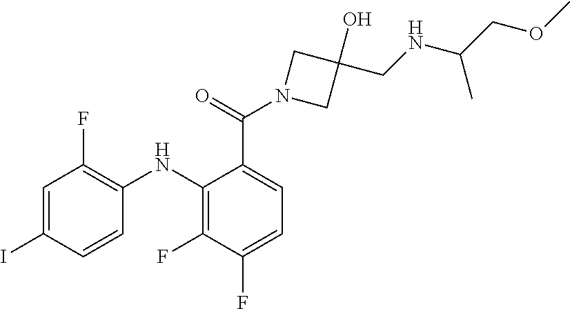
C1=C(C(N2CC(O)(CNC(COC)C)C2)=O)C(NC2=C(F)C=C(I)C=C2)=C(F)C(F)=C1
